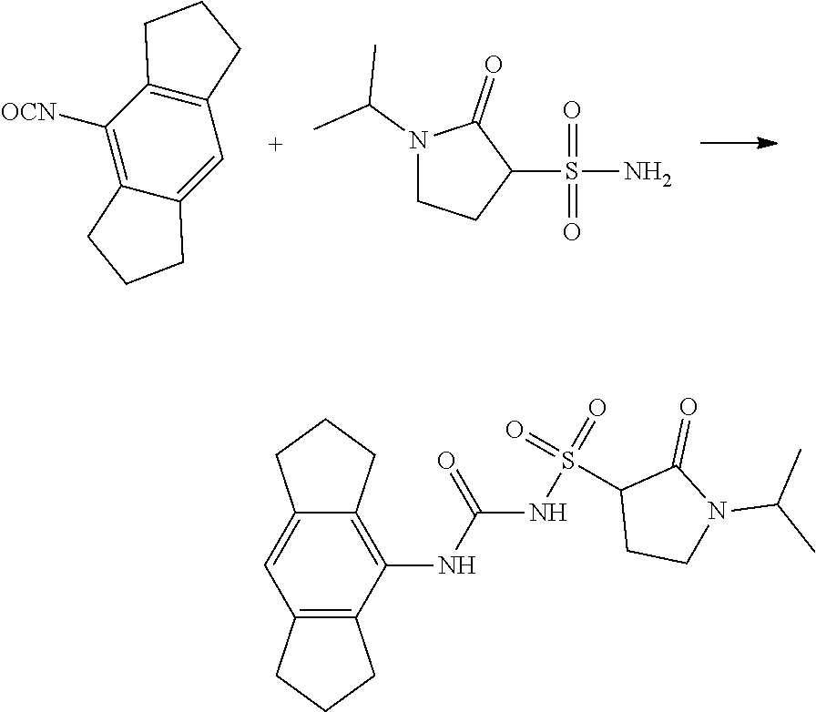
C12=C([OCN])C3=C(C=C1CCC2)CCC3.C1(S(N)(=O)=O)C(=O)N(C(C)C)CC1.C1(S(NC(NC2=C3C(=CC4=C2CCC4)CCC3)=O)(=O)=O)CCN(C(C)C)C1=O
